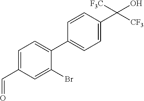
C1=CC(C(O)([F3C])[CF3])=CC=C1C1=CC=C(C=O)C=C1Br
